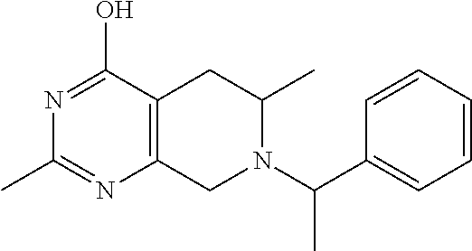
C1=CC=C(C(N2CC3=C(CC2C)C(O)=NC(C)=N3)C)C=C1
